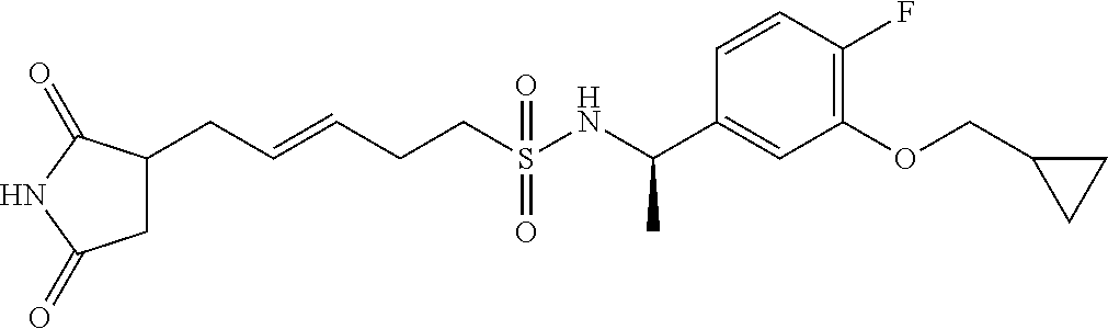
C(S(NC(C1=CC(OCC2CC2)=C(F)C=C1)C)(=O)=O)CC=CCC1CC(=O)NC1=O
